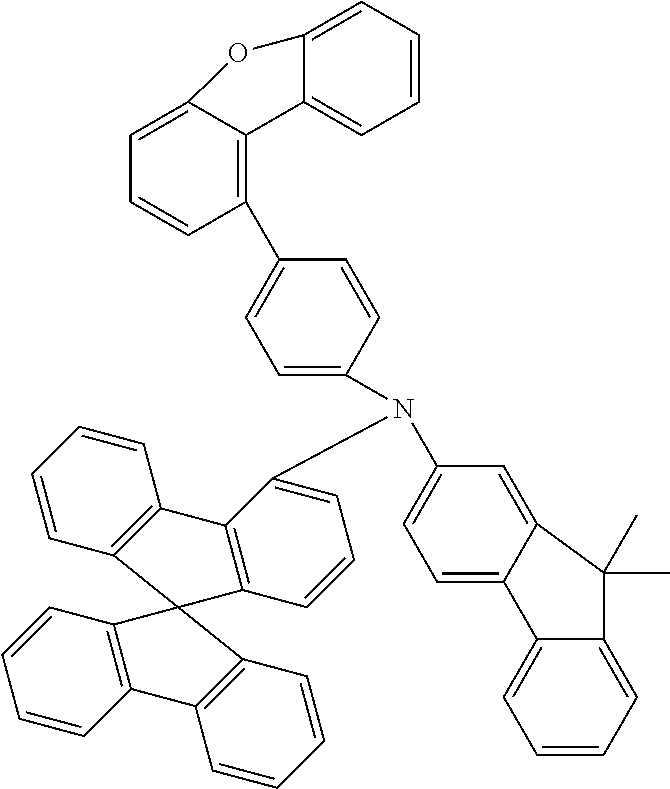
C1=CC2=C(C=C1)C1=C(C=CC=C1N(C1=CC=C3C(=C1)C(C)(C)C1=CC=CC=C31)C1=CC=C(C3=C4C(=CC=C3)OC3=CC=CC=C43)C=C1)C21C2=C(C=CC=C2)C2=C1C=CC=C2
